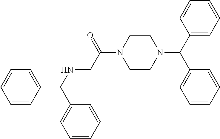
N(CC(N1CCN(C(C2=CC=CC=C2)C2=CC=CC=C2)CC1)=O)C(C1=CC=CC=C1)C1=CC=CC=C1
